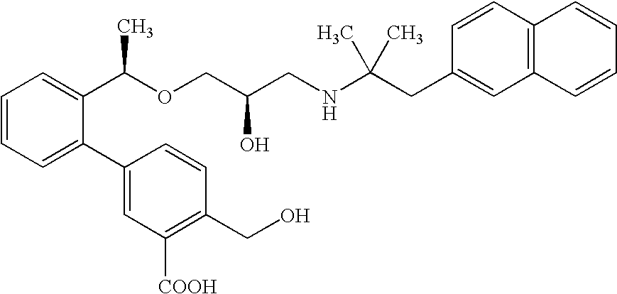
C12=C(C=CC(CC(NCC(COC(C3=CC=CC=C3C3=CC([COOH])=C(CO)C=C3)C)O)(C)C)=C1)C=CC=C2
